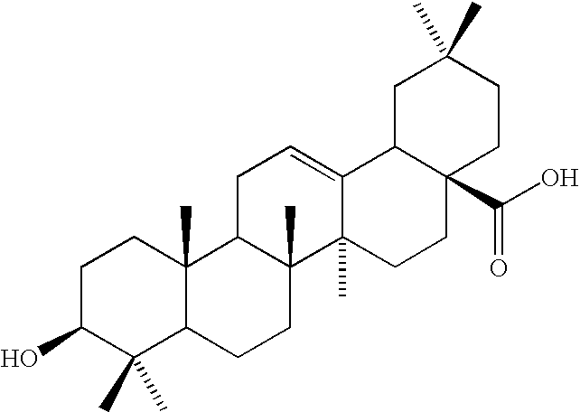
C1C(O)C(C)(C)C2C(C)(C1)C1C(C)(CC2)C2(C)C(=CC1)C1C(C(O)=O)(CC2)CCC(C)(C)C1
